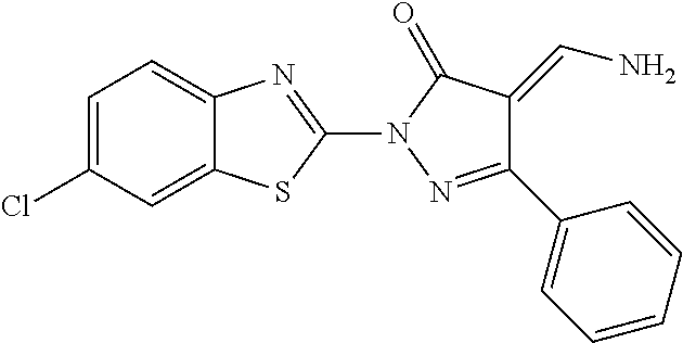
C1=C(Cl)C=C2C(=C1)N=C(N1N=C(C3=CC=CC=C3)C(=CN)C1=O)S2
